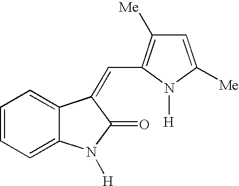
C1=CC=C2C(=C1)C(=CC1=C([Me])C=C([Me])N1[H])C(=O)N2[H]
